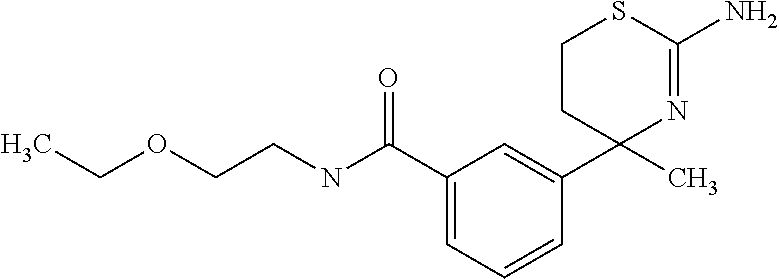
C1(C(NCCOCC)=O)=CC=CC(C2(C)N=C(N)SCC2)=C1
